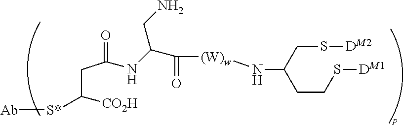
C(C([CO2H])[S*][Ab])C(NC(C([(W)w]NC(CCS[DM1])CS[DM2])=O)CN)=O
